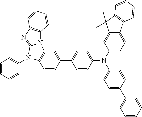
N12C3=C(N=C1N(C1=CC=CC=C1)C1=C2C=C(C2=CC=C(N(C4=CC=C5C(=C4)C(C)(C)C4=C5C=CC=C4)C4=CC=C(C5=CC=CC=C5)C=C4)C=C2)C=C1)C=CC=C3
